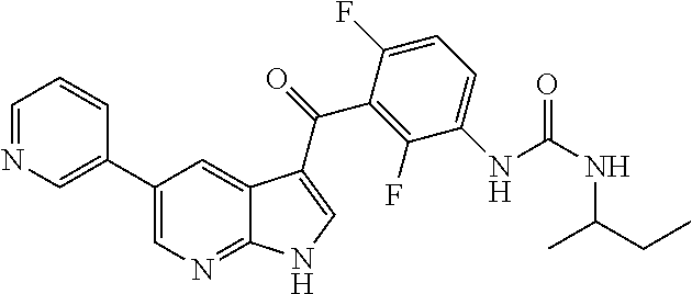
C1(C2=CN=CC=C2)=CN=C2C(=C1)C(C(C1=C(F)C(NC(NC(CC)C)=O)=CC=C1F)=O)=CN2
